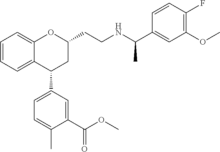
C12=CC=CC=C1C(C1=CC=C(C)C(C(OC)=O)=C1)CC(CCNC(C1=CC(OC)=C(F)C=C1)C)O2
